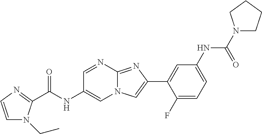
C1=NC2=NC(C3=CC(NC(N4CCCC4)=O)=CC=C3F)=CN2C=C1NC(=O)C1=NC=CN1CC
